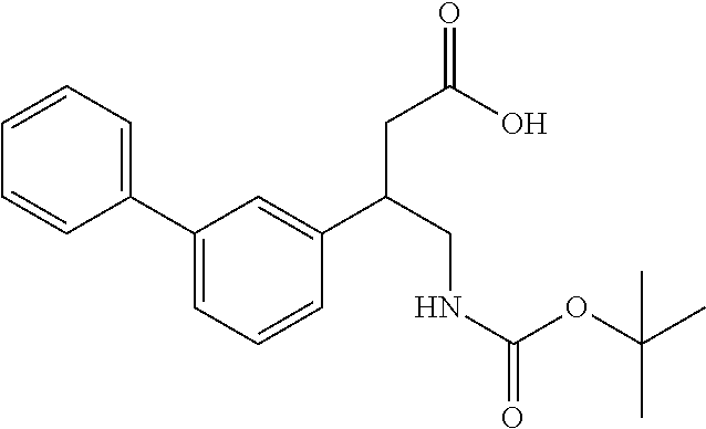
C1=CC=C(C2=CC=CC(C(CNC(OC(C)(C)C)=O)CC(O)=O)=C2)C=C1
